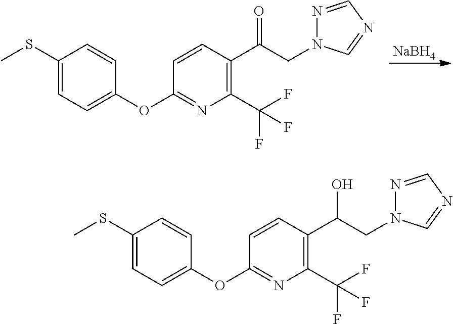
C1=C(SC)C=CC(OC2=NC(C(F)(F)F)=C(C(CN3N=CN=C3)O)C=C2)=C1.[NaBH4].C1=C(SC)C=CC(OC2=NC(C(F)(F)F)=C(C(CN3N=CN=C3)=O)C=C2)=C1
